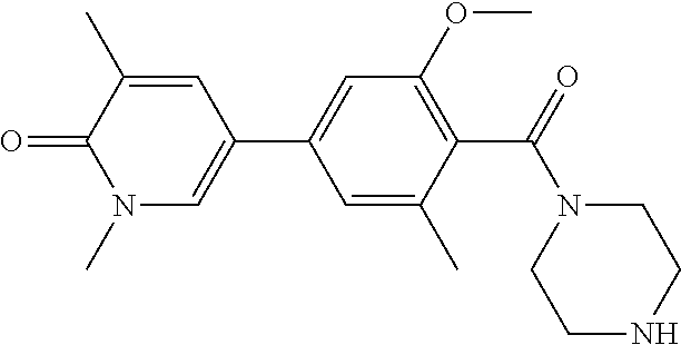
O=C1C(C)=CC(C2=CC(OC)=C(C(N3CCNCC3)=O)C(C)=C2)=CN1C
